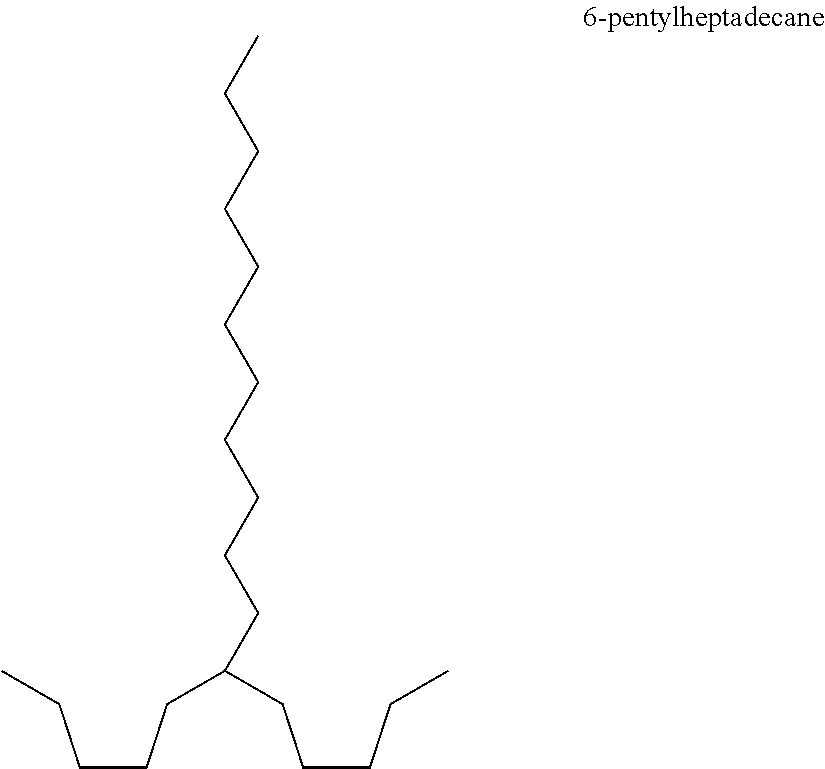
C(CCC(CCCCC)CCCCCCCCCCC)CC
